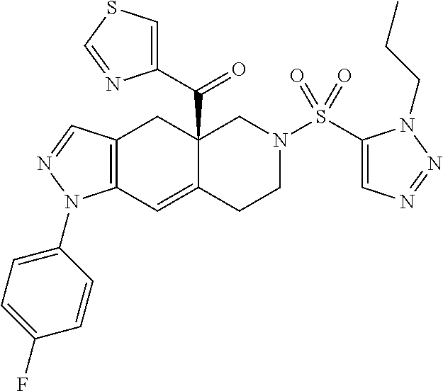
C12=C(C=NN1C1=CC=C(F)C=C1)CC1(C(C3=CSC=N3)=O)C(=C2)CCN(S(C2=CN=NN2CCC)(=O)=O)C1
